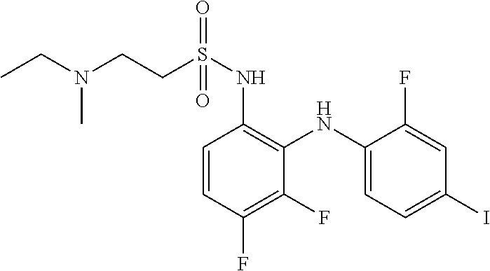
C1=CC(F)=C(F)C(NC2=CC=C(I)C=C2F)=C1NS(=O)(=O)CCN(CC)C
